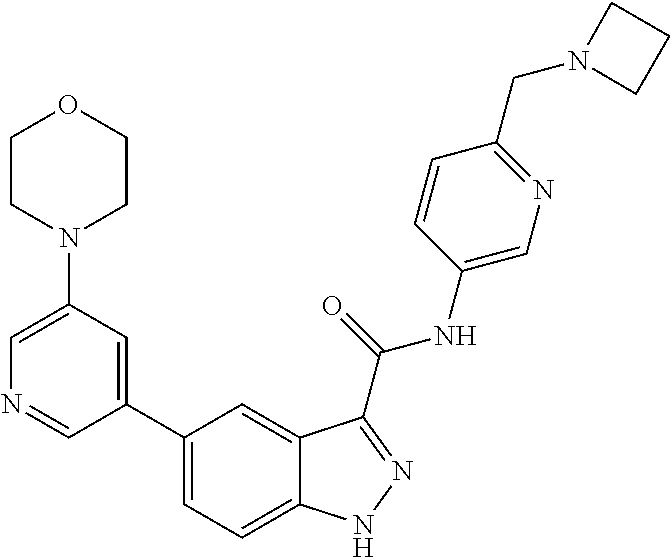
C1(N2CCOCC2)=CN=CC(C2=CC=C3C(=C2)C(C(NC2=CN=C(CN4CCC4)C=C2)=O)=NN3)=C1
